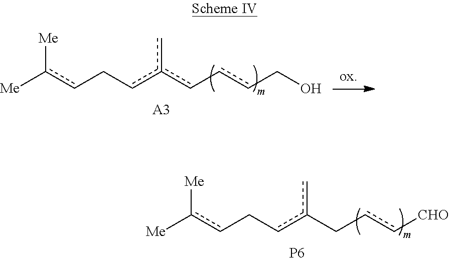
[Me]c(cCcc(c-ccCO)c)[Me].[A3].[Me]c(cCcc(Ccc[CHO])c)[Me].[P6]
